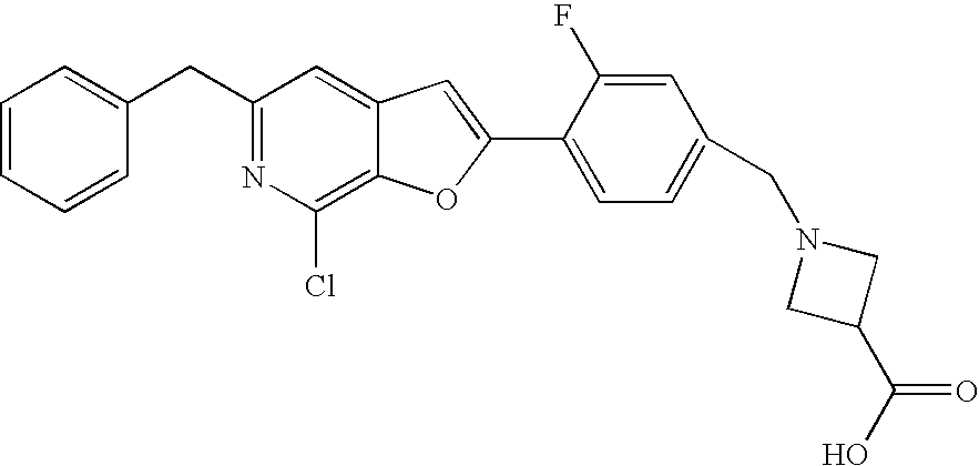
C1=CC=CC(CC2=NC(Cl)=C3C(=C2)C=C(C2=CC=C(CN4CC(C(O)=O)C4)C=C2F)O3)=C1
